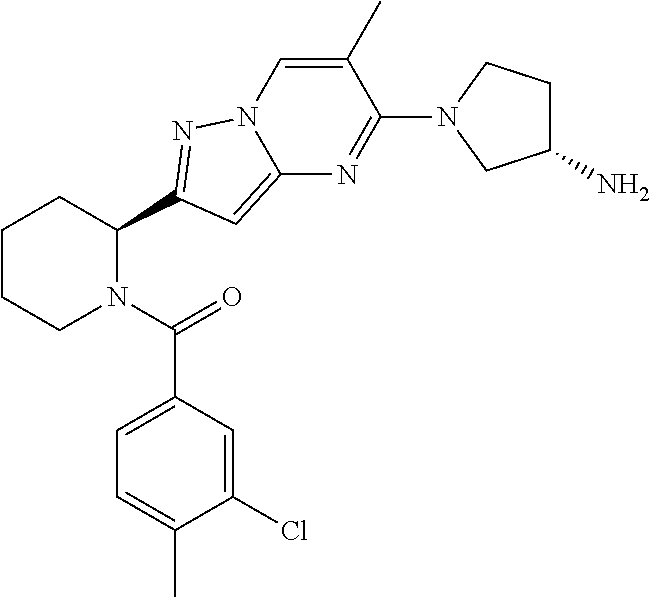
C1CCN(C(=O)C2=CC=C(C)C(Cl)=C2)C(C2=NN3C(=C2)N=C(N2CC(N)CC2)C(C)=C3)C1
